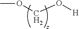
COCO[H]
